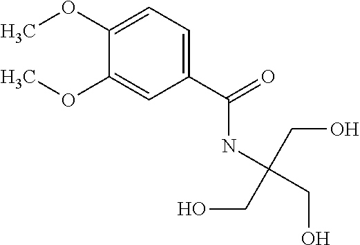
C1(OC)=CC=C(C(=O)NC(CO)(CO)CO)C=C1OC
